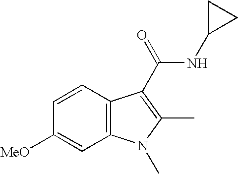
C1([MeO])=CC2=C(C=C1)C(C(NC1CC1)=O)=C(C)N2C
